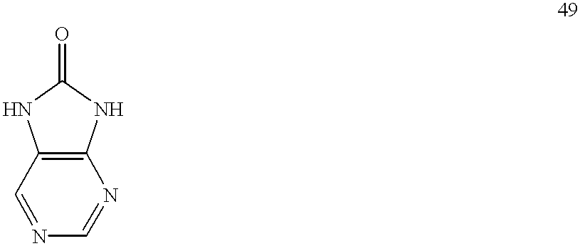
C12=C(C=NC=N1)NC(=O)N2
